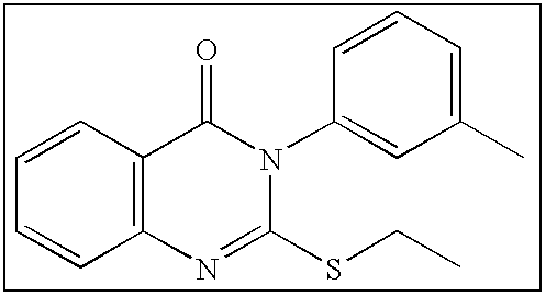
C1=CC2=C(C=C1)N=C(SCC)N(C1=CC(C)=CC=C1)C2=O
